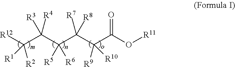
[R12]C(C([R3])([R4])C([R5])([R6])C(C(C(O[R11])=O)([R9])[R10])([R7])[R8])([R1])[R2]
